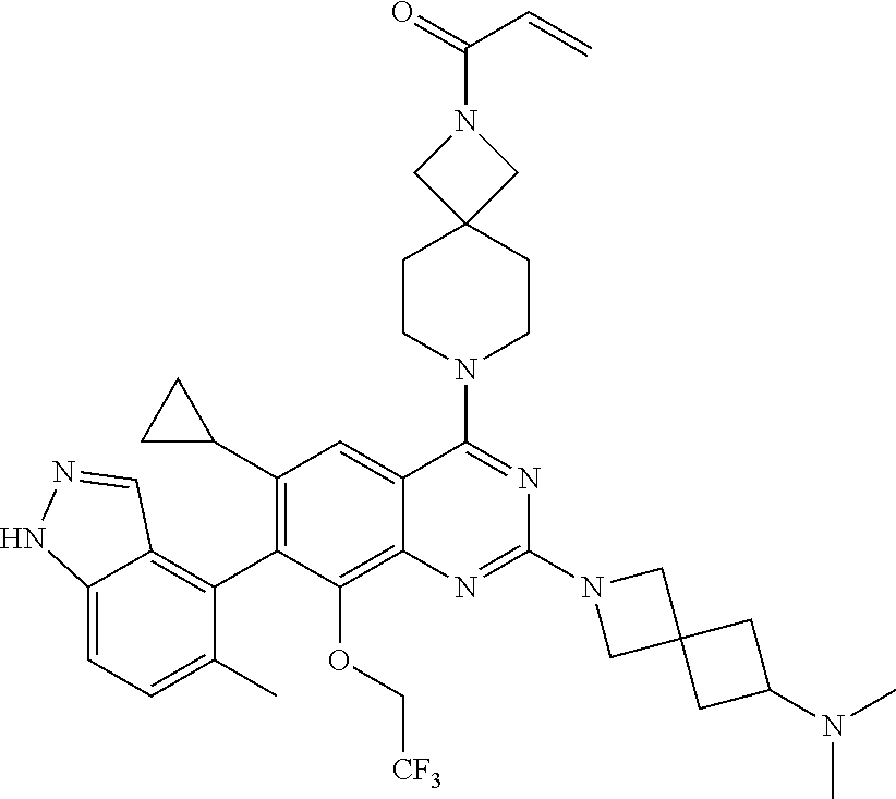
C12=CC=C(C)C(C3=C(C4CC4)C=C4C(=C3OC[CF3])N=C(N3CC5(C3)CC(N(C)C)C5)N=C4N3CCC4(CC3)CN(C(C=C)=O)C4)=C1C=NN2
